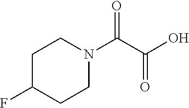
C1C(F)CCN(C(C(O)=O)=O)C1
